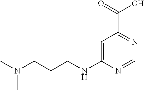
C1=C(NCCCN(C)C)N=CN=C1C(=O)O
